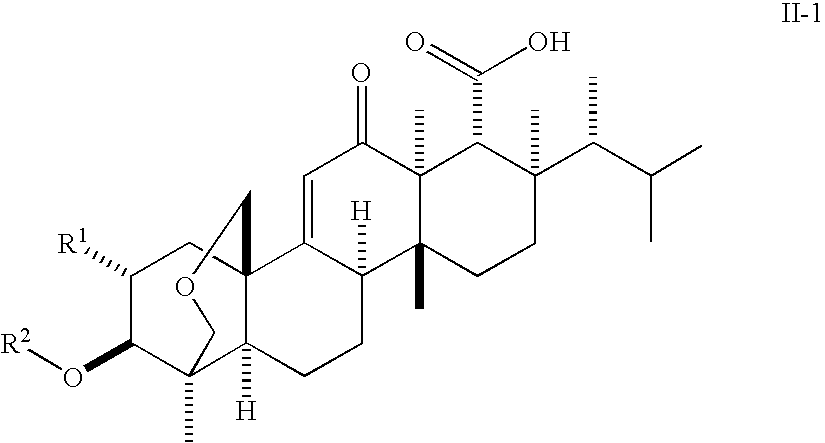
C1([R1])C(O[R2])C2(C)C3([H])C(C1)(C1=CC(=O)C4(C)C(C)(C1([H])CC3)CCC(C(C(C)C)C)(C)C4C(=O)O)COC2
